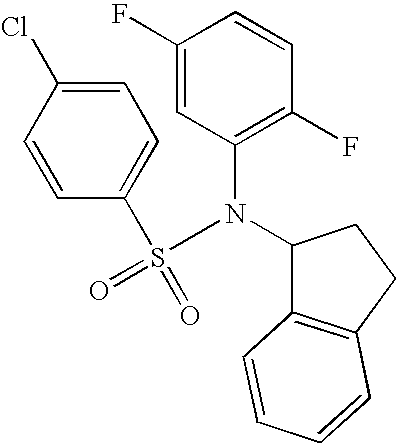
C1(F)=CC(N(C2C3=C(CC2)C=CC=C3)S(C2=CC=C(Cl)C=C2)(=O)=O)=C(F)C=C1
